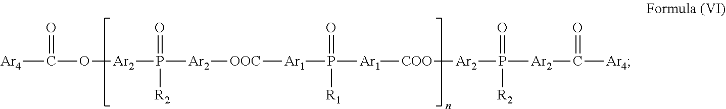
[Ar4]C(=O)O[Ar2]P(=O)([R2])[Ar2][OOC][Ar1]P(=O)([R1])[Ar1][COO][Ar2]P(=O)([R2])[Ar2]C(=O)[Ar4]
